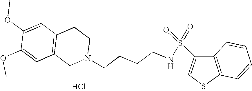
Cl.C1=C(OC)C(OC)=CC2=C1CCN(CCCCNS(=O)(=O)C1=CSC3=C1C=CC=C3)C2
